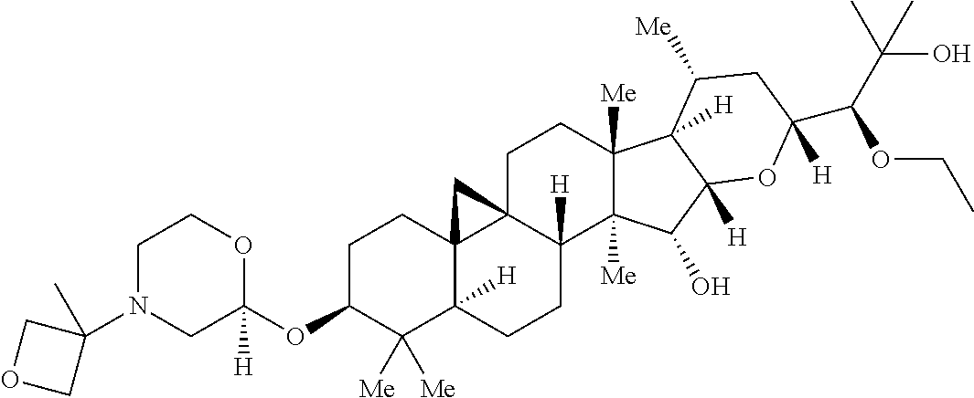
C1C(OC2([H])OCCN(C3(C)COC3)C2)C([Me])([Me])C2([H])C3(C1)C1(CCC4([Me])C([Me])(C(O)C5([H])C4([H])C([Me])CC(C(C(C)(C)O)OCC)([H])O5)C1([H])CC2)C3
